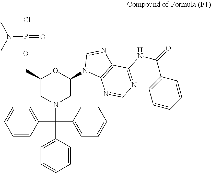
C1(COP(Cl)(N(C)C)=O)CN(C(C2=CC=CC=C2)(C2=CC=CC=C2)C2=CC=CC=C2)CC(N2C3=C(N=C2)C(NC(=O)C2=CC=CC=C2)=NC=N3)O1
